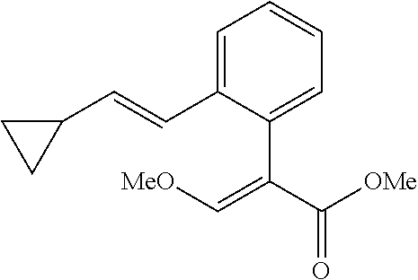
C1=C(C=CC2CC2)C(C(C([OMe])=O)=C[MeO])=CC=C1
